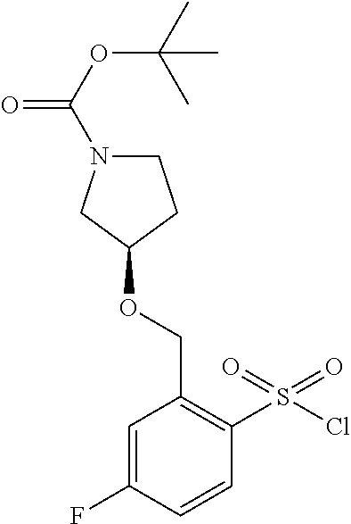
O(CC1=C(S(Cl)(=O)=O)C=CC(F)=C1)C1CN(C(OC(C)(C)C)=O)CC1
